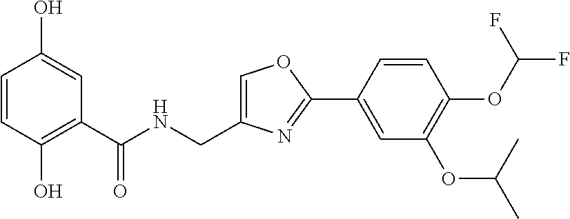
C1=CC(O)=C(C(NCC2=COC(C3=CC(OC(C)C)=C(OC(F)F)C=C3)=N2)=O)C=C1O
